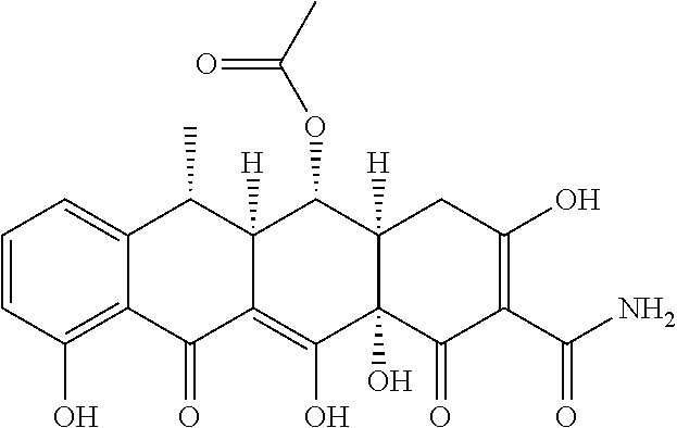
C1=CC(O)=C2C(=C1)C(C)C1([H])C(=C(O)C3(O)C([H])(C1OC(C)=O)CC(O)=C(C(N)=O)C3=O)C2=O
